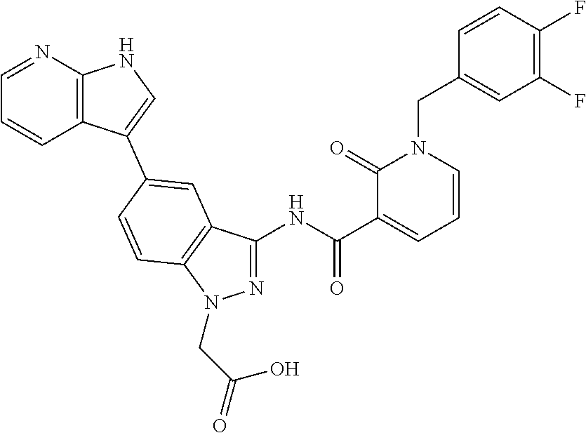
N(C(=O)C1=CC=CN(CC2=CC(F)=C(F)C=C2)C1=O)C1=NN(CC(=O)O)C2=C1C=C(C1=CNC3=C1C=CC=N3)C=C2
